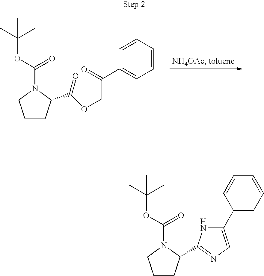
C1CC(C(OCC(C2=CC=CC=C2)=O)=O)N(C(OC(C)(C)C)=O)C1.C1CC(C2=NC=C(C3=CC=CC=C3)N2)N(C(OC(C)(C)C)=O)C1
